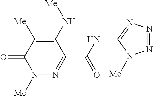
N1([Me])N=C(C(NC2=NN=NN2[Me])=O)C(N[Me])=C([Me])C1=O
